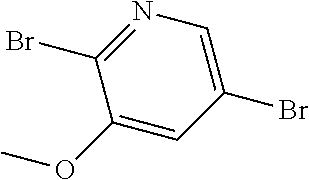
C1(OC)=CC(Br)=CN=C1Br
